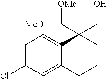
C1=C(Cl)C=C2C(=C1)C(CO)(C([OMe])[MeO])CCC2
